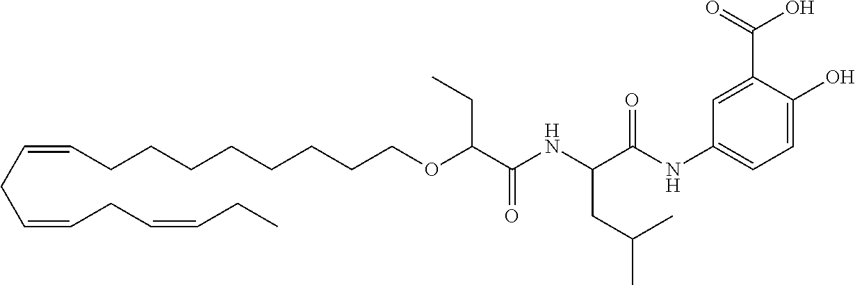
C(CCCCCCCCOC(C(NC(C(NC1=CC=C(O)C(C(O)=O)=C1)=O)CC(C)C)=O)CC)=CCC=CCC=CCC
